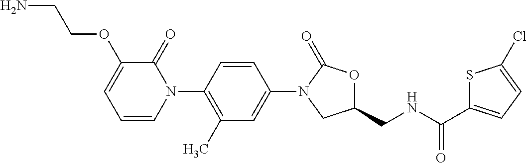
C1=C(N2CC(CNC(C3=CC=C(Cl)S3)=O)OC2=O)C=CC(N2C(=O)C(OCCN)=CC=C2)=C1C
